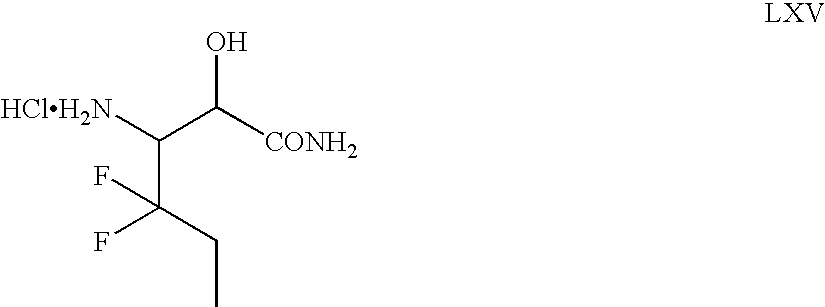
[HClH2N]C(C([CONH2])O)C(CC)(F)F
